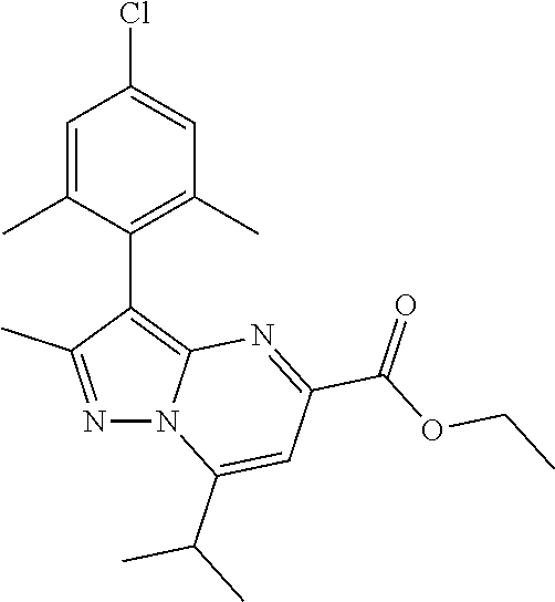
C1=C(C)C(C2=C3N(N=C2C)C(C(C)C)=CC(C(OCC)=O)=N3)=C(C)C=C1Cl
